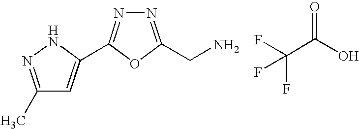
FC(C(O)=O)(F)F.C(C1=NN=C(C2=CC(C)=NN2)O1)N
